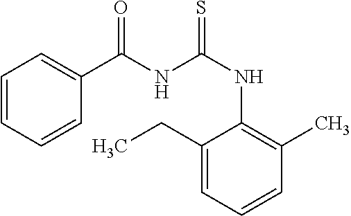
C1=CC=CC(C(NC(=S)NC2=C(C)C=CC=C2CC)=O)=C1
